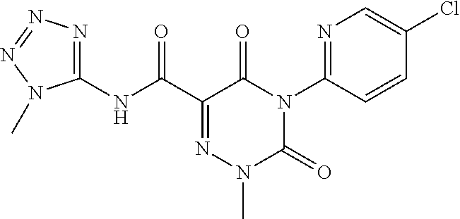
C1(NC(C2=NN(C)C(=O)N(C3=NC=C(Cl)C=C3)C2=O)=O)=NN=NN1C
